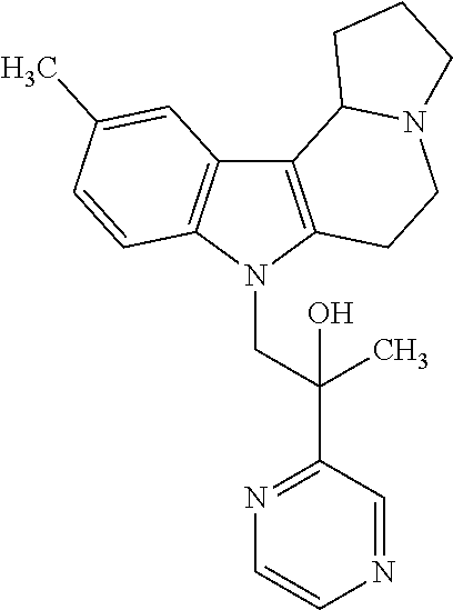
C12=C(N(CC(C3=NC=CN=C3)(C)O)C3=C1C=C(C)C=C3)CCN1C2CCC1
